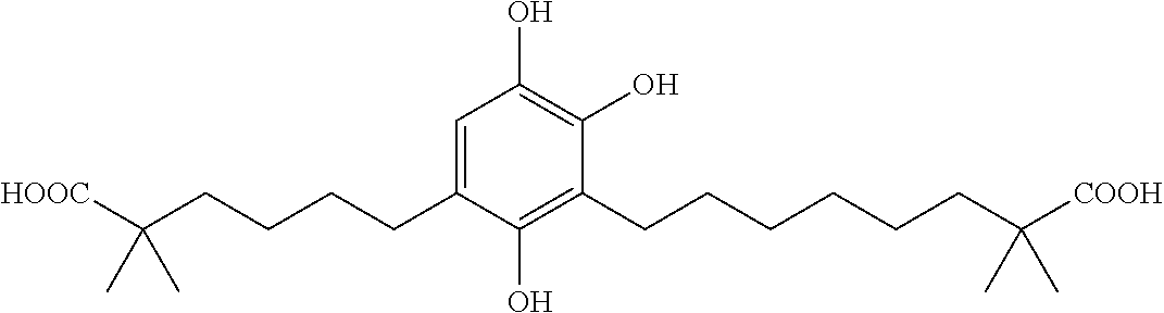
C1=C(CCCCC([HOOC])(C)C)C(O)=C(CCCCCCC([COOH])(C)C)C(O)=C1O
